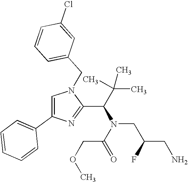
C1(C(C(C)(C)C)N(CC(CN)F)C(=O)COC)=NC(C2=CC=CC=C2)=CN1CC1=CC=CC(Cl)=C1
